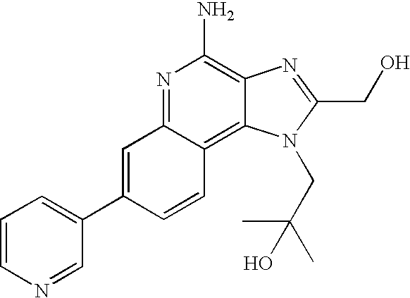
C1=CN=CC(C2=CC3=NC(N)=C4C(=C3C=C2)N(CC(C)(C)O)C(CO)=N4)=C1
